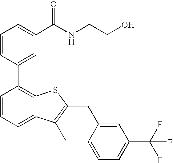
C1=CC(C2=C3C(=CC=C2)C(C)=C(CC2=CC(C(F)(F)F)=CC=C2)S3)=CC(C(NCCO)=O)=C1
